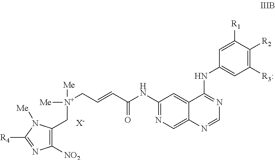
N(C1=NC=NC2=CN=C(NC(C=CC[N+]([Me])([Me])CC3=C([NO2])N=C([R4])N3[Me])=O)C=C21)C1=CC([R3:])=C([R2])C([R1])=C1.[X-]
